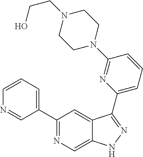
C1(C2=CC=CN=C2)=NC=C2C(=C1)C(C1=CC=CC(N3CCN(CCO)CC3)=N1)=NN2
